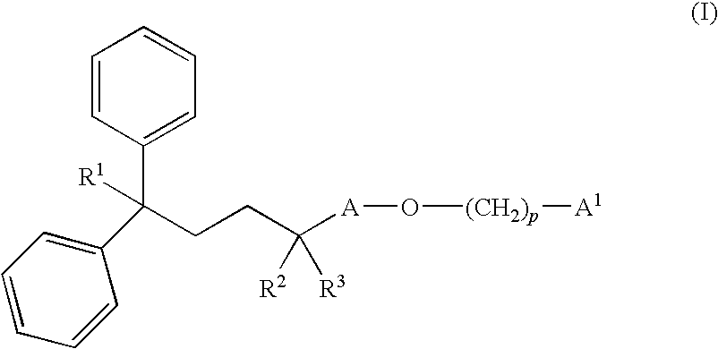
C1=CC(C(CCC([A]O[(CH2)p][A1])([R2])[R3])(C2=CC=CC=C2)[R1])=CC=C1
